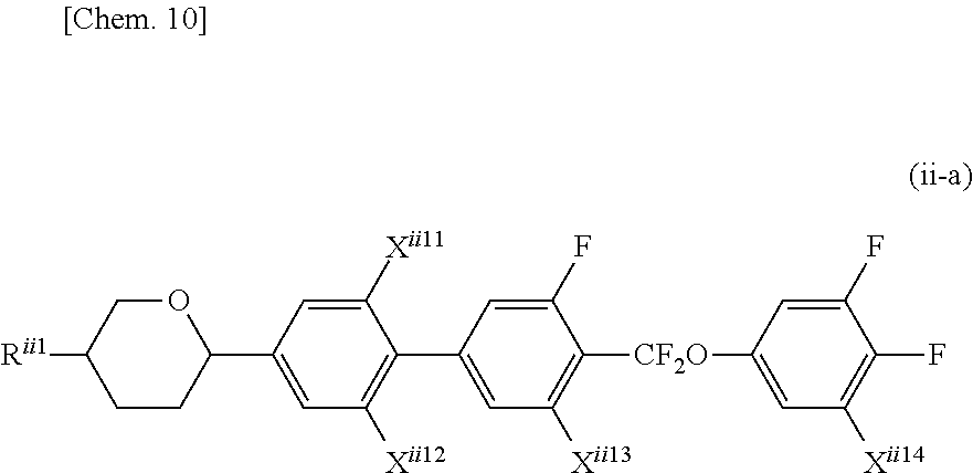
C1CC(C2=CC([Xii12])=C(C3=CC([Xii13])=C([CF2O]C4=CC([Xii14])=C(F)C(F)=C4)C(F)=C3)C([Xii11])=C2)OCC1[Rii1]
